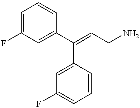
C1=C(F)C=C(C(=CCN)C2=CC(F)=CC=C2)C=C1
